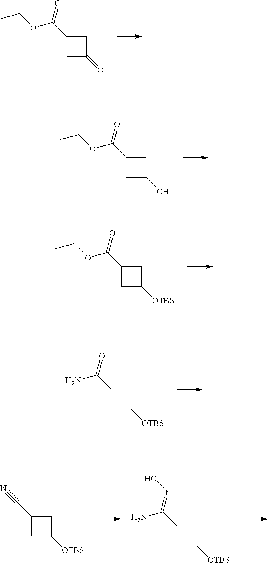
C1C([OTBS])CC1C(=O)N.C1C([OTBS])CC1C(=O)OCC.C1C(=O)CC1C(=O)OCC.C1C(O)CC1C(=O)OCC.C1C([OTBS])CC1C(N)=NO.C1C([OTBS])CC1C#N
